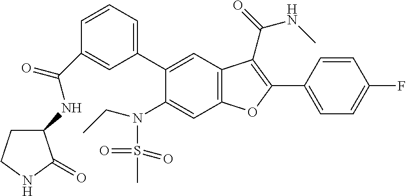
C1(C(=O)NC2CCNC2=O)=CC(C2=CC3=C(C=C2N(S(C)(=O)=O)CC)OC(C2=CC=C(F)C=C2)=C3C(=O)NC)=CC=C1
